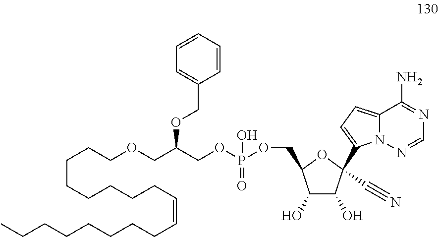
C1=CC(COC(COCCCCCCCCC=CCCCCCCCC)COP(O)(=O)OCC2C(O)C(O)C(C3=CC=C4N3N=CN=C4N)(C#N)O2)=CC=C1
